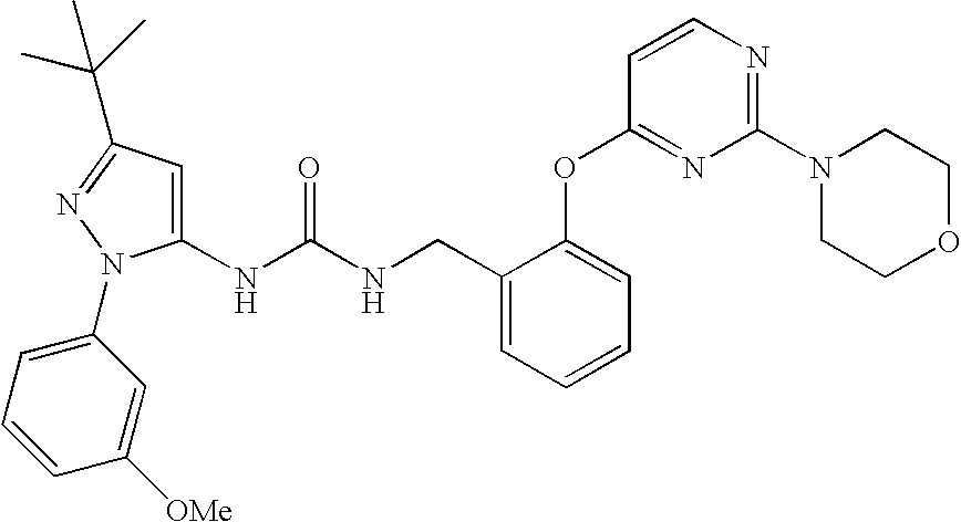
C1(NC(NCC2=CC=CC=C2OC2=NC(N3CCOCC3)=NC=C2)=O)=CC(C(C)(C)C)=NN1C1=CC=CC([OMe])=C1
